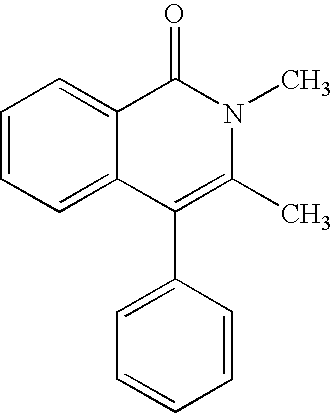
C1=CC=C2C(=C1)C(=O)N(C)C(C)=C2C1=CC=CC=C1
